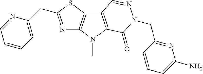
N1=C(CC2=CC=CC=N2)SC2=C1N(C)C1=C2C=NN(CC2=NC(N)=CC=C2)C1=O
